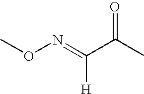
O(N=C(C(C)=O)[H])C
